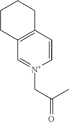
C12=C(C=[N+](CC(C)=O)C=C1)CCCC2
